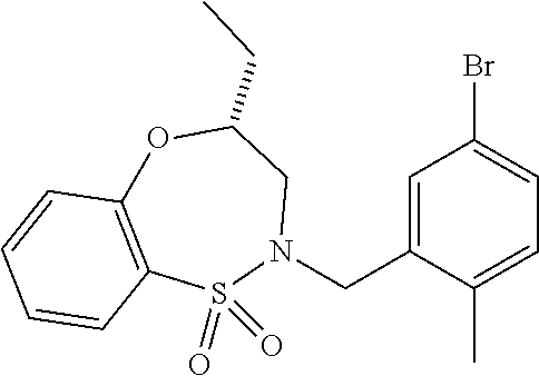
C1=C(CN2CC(CC)OC3=C(S2(=O)=O)C=CC=C3)C(C)=CC=C1Br
